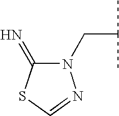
N1(CC(C)C)C(=N)SC=N1
